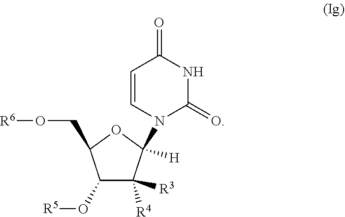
C1(O[R5])C([R3])([R4])C([H])(N2C(=O)NC(=O)C=C2)OC1CO[R6]
